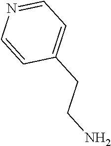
C1=C(CCN)C=CN=C1
